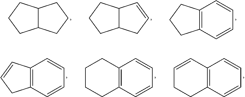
C12C(CCC1)CCC2.C12C(CCC1)C=CC2.C12=C(C=CC=C1)CCC2.C12=C(C=CC=C1)CC=C2.C12=C(C=CC=C1)CCCC2.C12=C(C=CC=C1)CCC=C2
